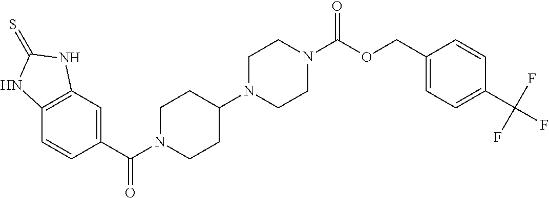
C12=C(C=C(C(N3CCC(N4CCN(C(OCC5=CC=C(C(F)(F)F)C=C5)=O)CC4)CC3)=O)C=C1)NC(=S)N2
